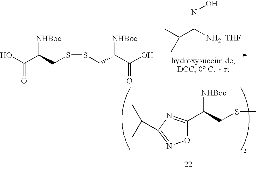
C(C(CSSCC(C(=O)O)[NHBoc])[NHBoc])(=O)O.CC(C(N)=NO)C.[THF].C(CSC)([NHBoc])C1=NC(C(C)C)=NO1
